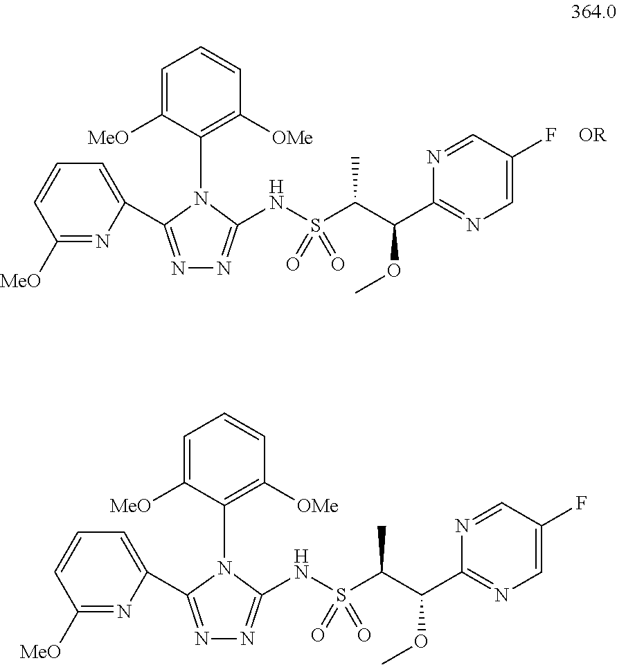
C1=C([MeO])C(N2C(C3=CC=CC([MeO])=N3)=NN=C2NS(C(C(C2=NC=C(F)C=N2)OC)C)(=O)=O)=C([OMe])C=C1.[OR].C1=C([MeO])C(N2C(C3=CC=CC([MeO])=N3)=NN=C2NS(C(C(C2=NC=C(F)C=N2)OC)C)(=O)=O)=C([OMe])C=C1
